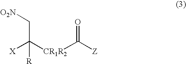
[X]C([CR1R2]C([Z])=O)(C[O2N])[R]
